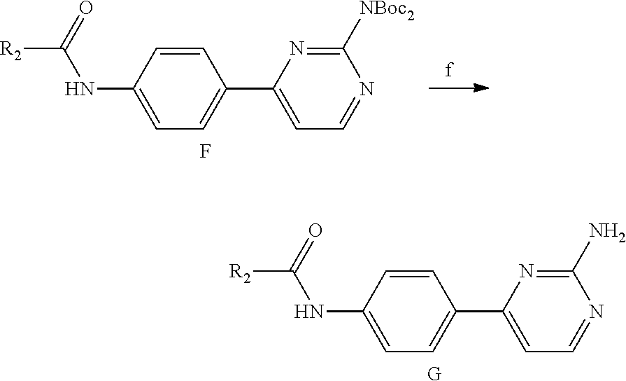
C1=C(C2=CC=C(NC([R2])=O)C=C2)N=C([NBoc2])N=C1.F.C1=C(C2=CC=C(NC([R2])=O)C=C2)N=C(N)N=C1.[G]
